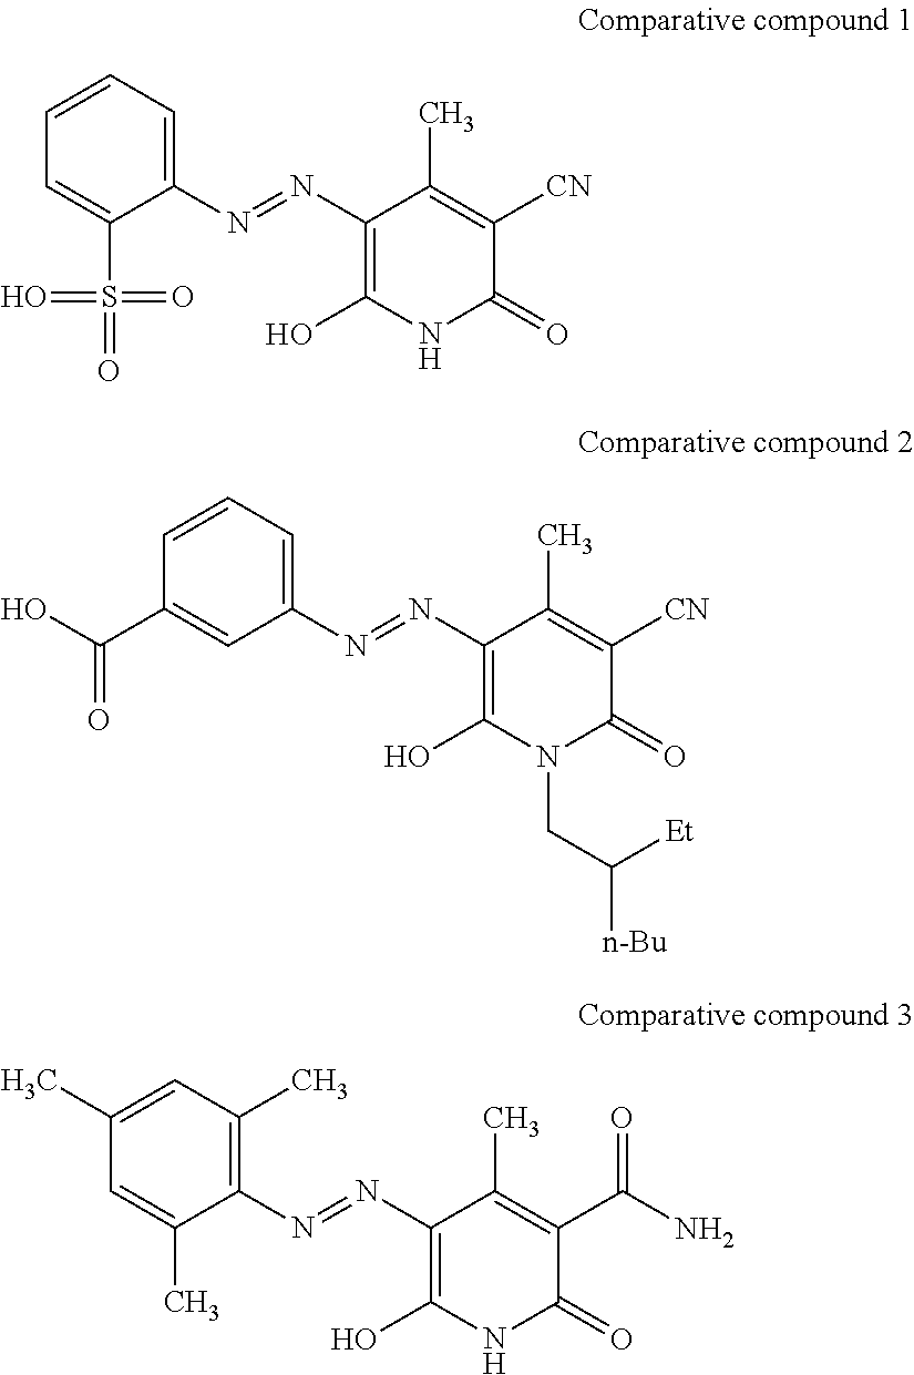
C1=C(S(=O)(=O)=O)C(N=NC2=C(O)NC(=O)C([CN])=C2C)=CC=C1.C1(C(O)=O)=CC(N=NC2=C(O)N(CC([Et])[n-Bu])C(=O)C([CN])=C2C)=CC=C1.C1=C(C)C(N=NC2=C(O)NC(=O)C(C(N)=O)=C2C)=C(C)C=C1C
